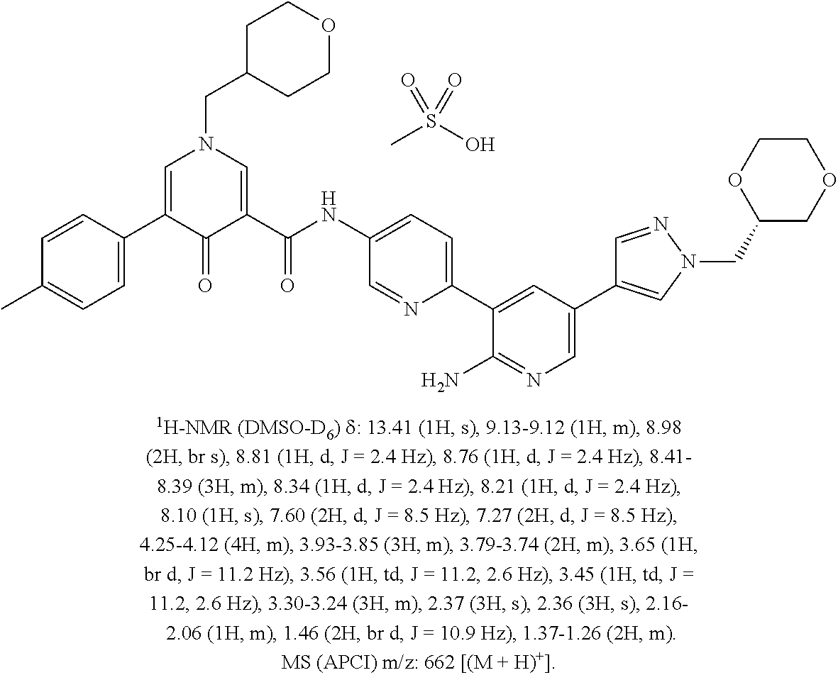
C1=C(C2=CN(CC3CCOCC3)C=C(C(NC3=CC=C(C4=CC(C5=CN(CC6COCCO6)N=C5)=CN=C4N)N=C3)=O)C2=O)C=CC(C)=C1.CS(O)(=O)=O
